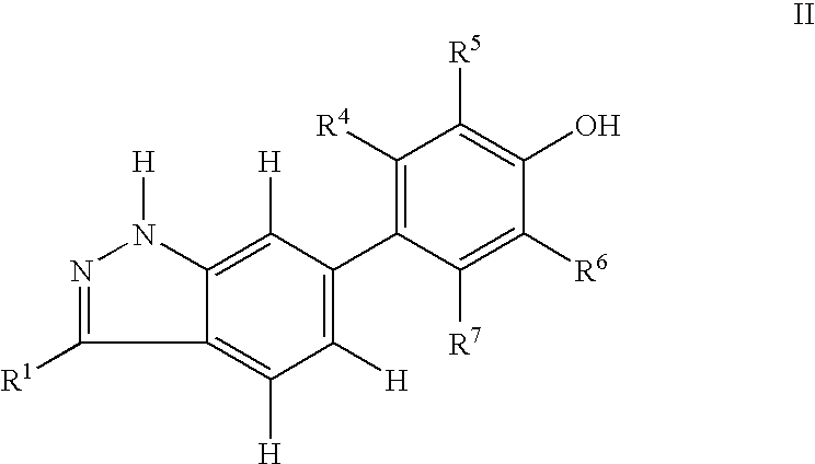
C1([H])=C(C2=C([R4])C([R5])=C(O)C([R6])=C2[R7])C([H])=C2C(=C1[H])C([R1])=NN2[H]
